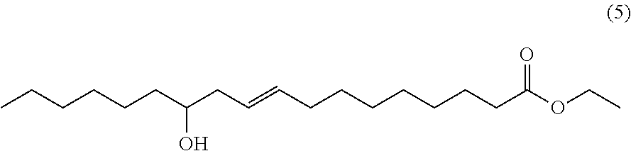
CCCCCCC(CC=CCCCCCCCC(OCC)=O)O
